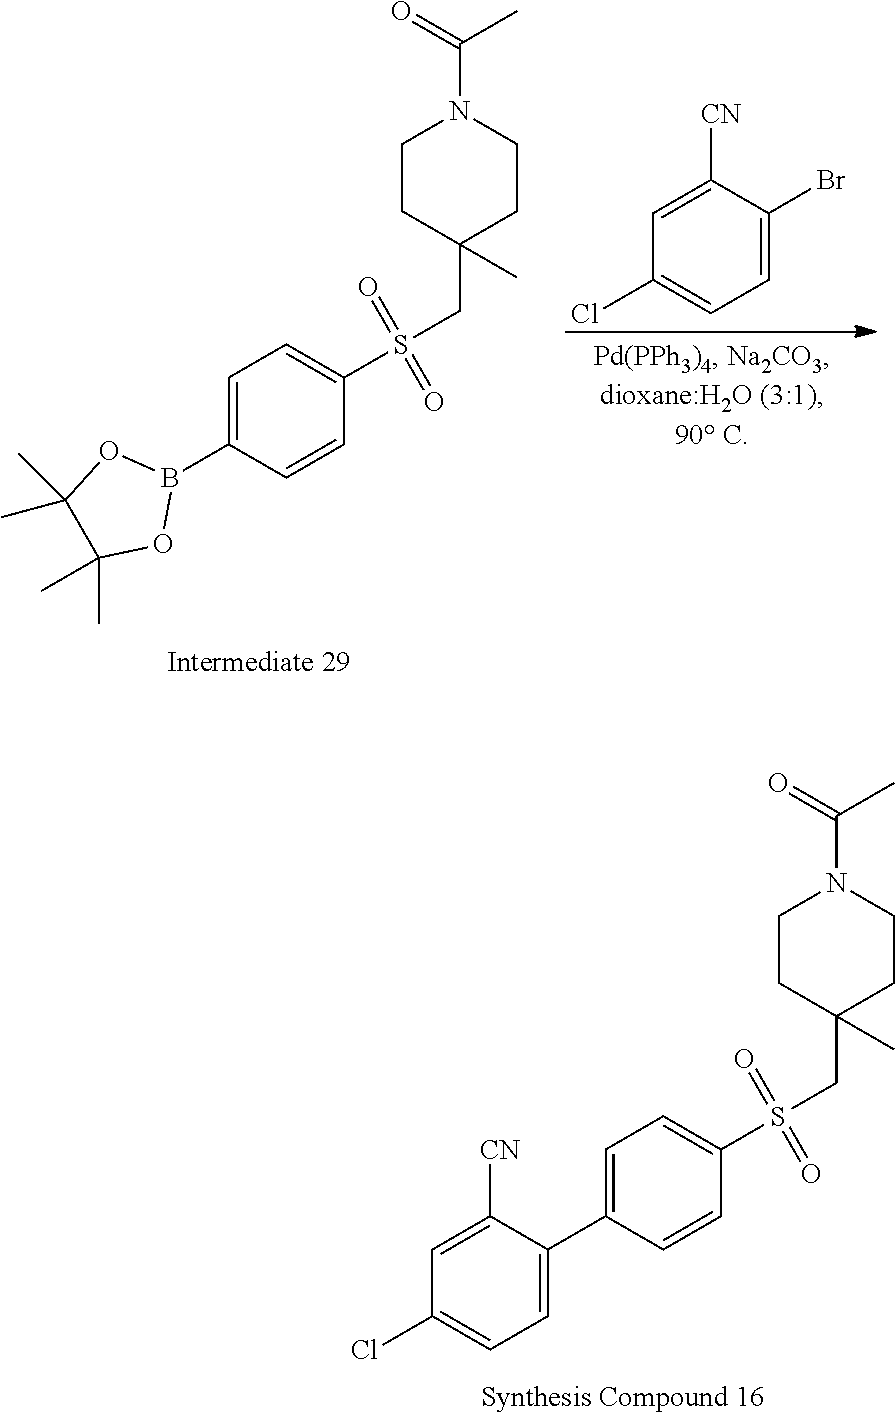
C1CC(CS(C2=CC=C(C3=CC=C(Cl)C=C3[CN])C=C2)(=O)=O)(C)CCN1C(=O)C.C1CC(CS(C2=CC=C(B3OC(C)(C)C(C)(C)O3)C=C2)(=O)=O)(C)CCN1C(=O)C.C1=C([CN])C(Br)=CC=C1Cl
